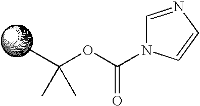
C(OC(=O)N1C=NC=C1)(C)(C)C
